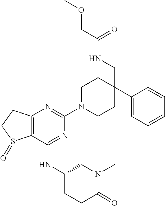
C12=C(C(NC3CCC(=O)N(C)C3)=NC(N3CCC(C4=CC=CC=C4)(CNC(COC)=O)CC3)=N1)S(=O)CC2
